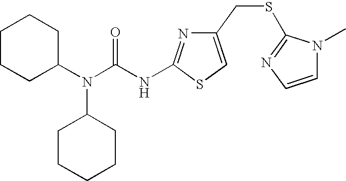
C1CCC(N(C(NC2=NC(CSC3=NC=CN3C)=CS2)=O)C2CCCCC2)CC1
